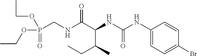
N(C(C(NC(NC1=CC=C(Br)C=C1)=O)C(CC)C)=O)CP(OCC)(=O)OCC
